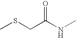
CSCC(NC)=O
